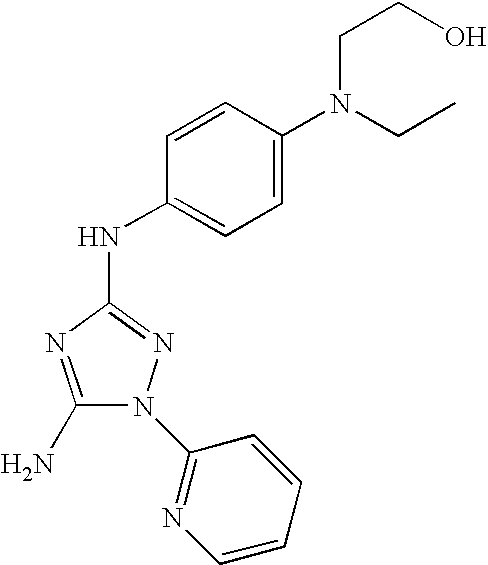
C1(N)=NC(NC2=CC=C(N(CC)CCO)C=C2)=NN1C1=NC=CC=C1
